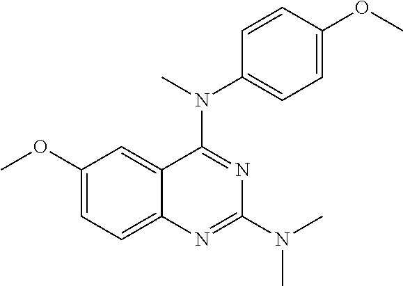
C1(OC)=CC=C2C(=C1)C(N(C)C1=CC=C(OC)C=C1)=NC(N(C)C)=N2
